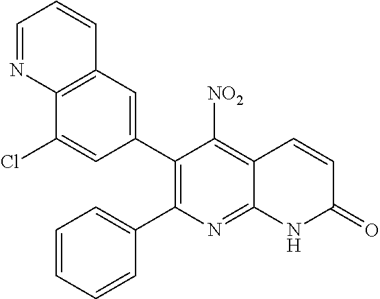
C12=C(C=C(C3=C(C4=CC=CC=C4)N=C4C(=C3[NO2])C=CC(=O)N4)C=C1Cl)C=CC=N2
